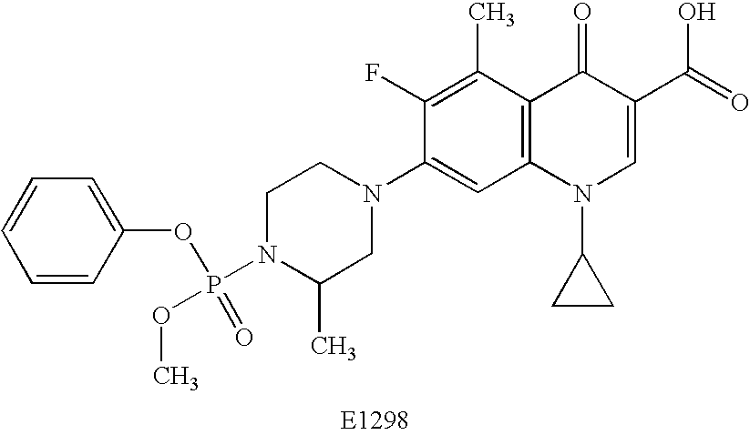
C1N(P(OC)(=O)OC2=CC=CC=C2)C(C)CN(C2=CC3=C(C(C)=C2F)C(=O)C(C(=O)O)=CN3C2CC2)C1
